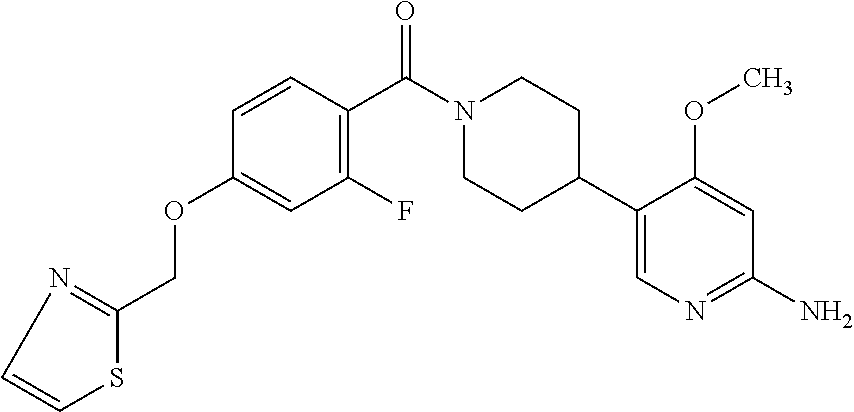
C1=CC(C(N2CCC(C3=CN=C(N)C=C3OC)CC2)=O)=C(F)C=C1OCC1=NC=CS1
